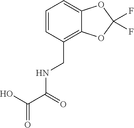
C1=CC(CNC(C(O)=O)=O)=C2C(=C1)OC(F)(F)O2
